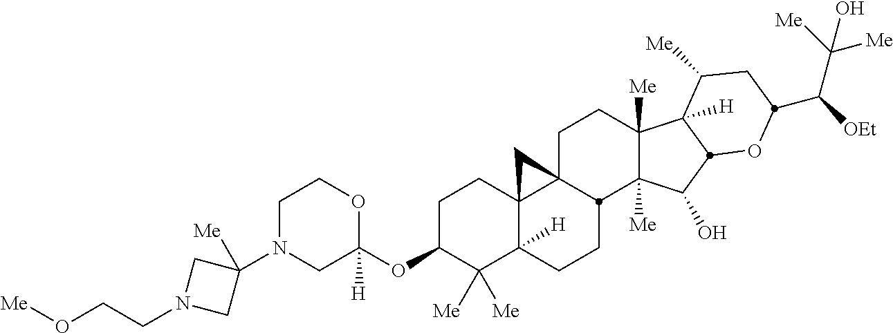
C1N(C2([Me])CN(CCO[Me])C2)CC(OC2C([Me])([Me])C3([H])C4(CC2)C2(CCC5([Me])C([Me])(C(O)C6C5([H])C([Me])CC(C([OEt])C([Me])([Me])O)O6)C2CC3)C4)([H])OC1
